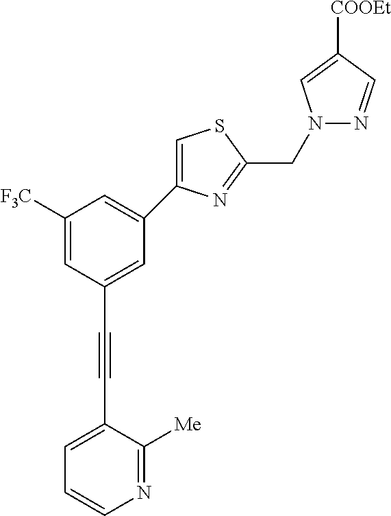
N1(CC2=NC(C3=CC([F3C])=CC(C#CC4=CC=CN=C4[Me])=C3)=CS2)N=CC([COOEt])=C1
